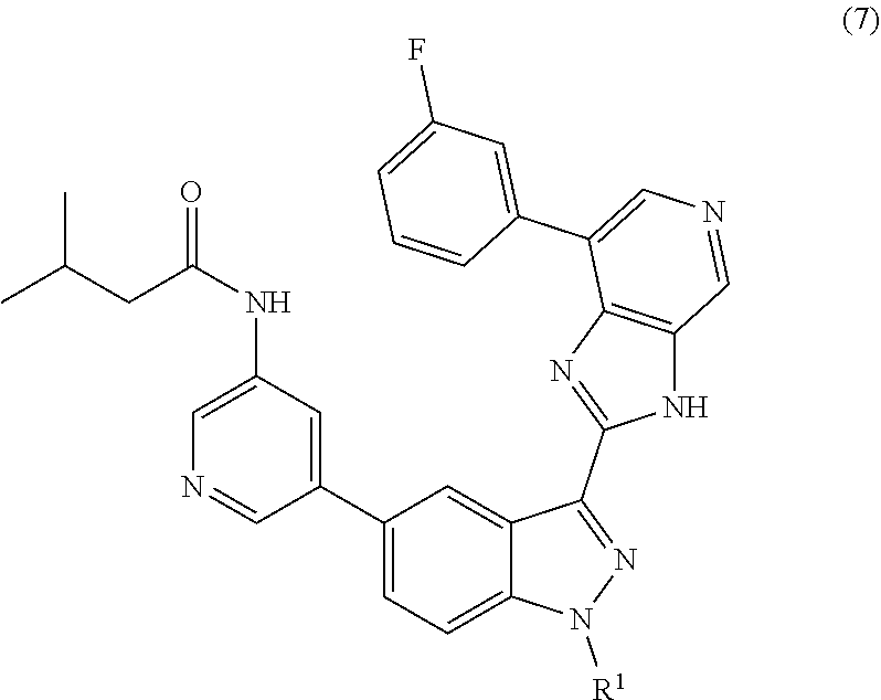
C1=CC=C(F)C=C1C1=CN=CC2=C1N=C(C1=NN([R1])C3=CC=C(C4=CC(NC(CC(C)C)=O)=CN=C4)C=C13)N2
